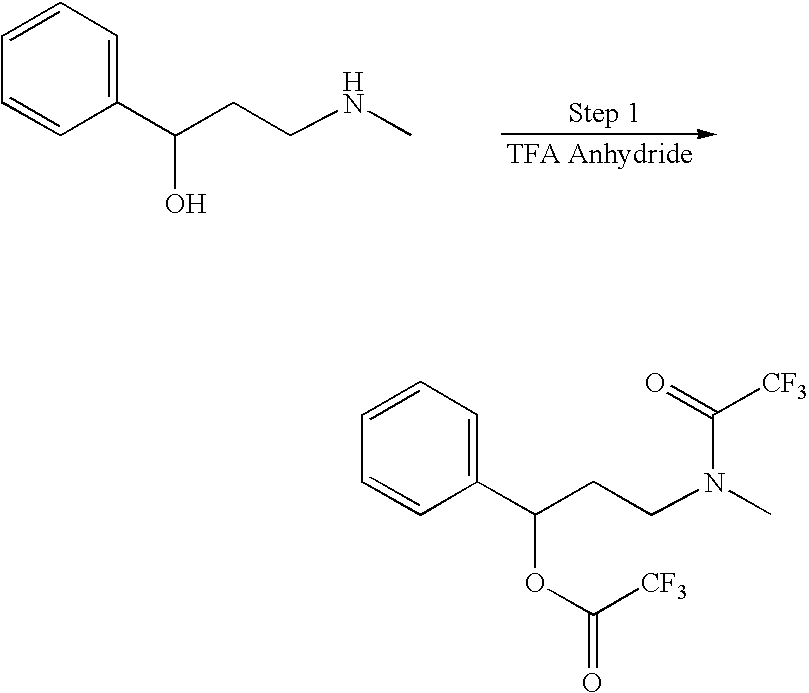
C(O)(CCNC)C1=CC=CC=C1.C(OC([CF3])=O)(CCN(C([CF3])=O)C)C1=CC=CC=C1
